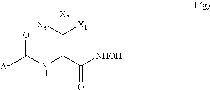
[Ar]C(NC(C([NHOH])=O)C([X1])([X3])[X2])=O
